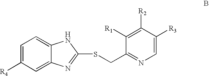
C1=C([R4])C=C2C(=C1)NC(SCC1=NC=C([R3])C([R2])=C1[R1])=N2
